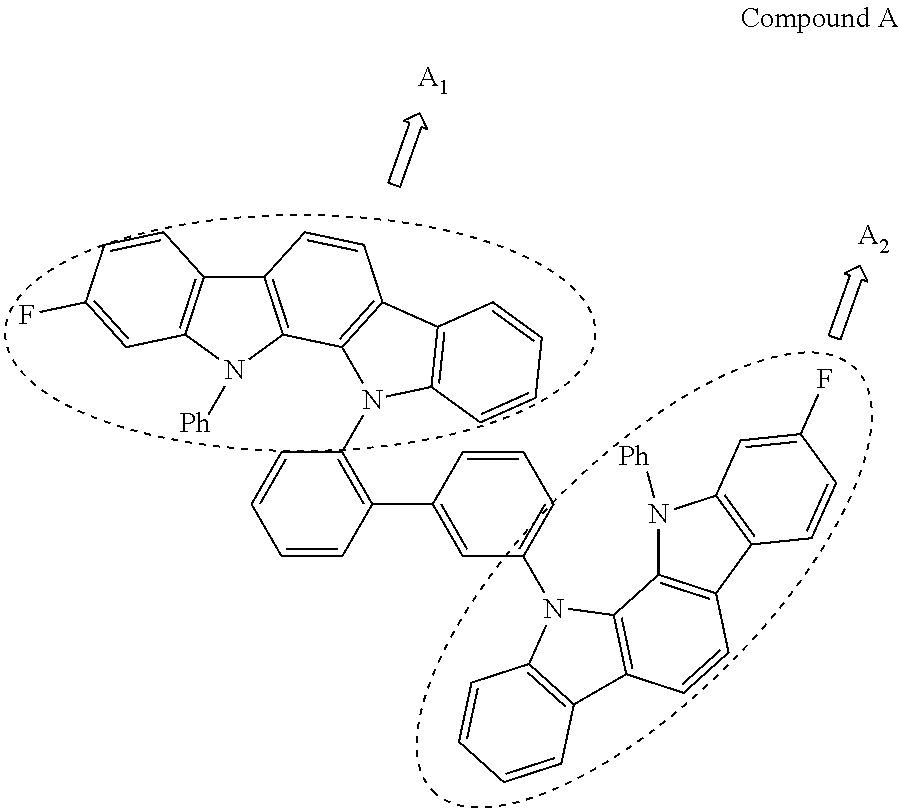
[A1].[A2].C1=CC(C2=CC(N3C4=C(C=CC5=C4N([Ph])C4=C5C=CC(F)=C4)C4=C3C=CC=C4)=CC=C2)=c(N2C3=C(C=CC4=C3N([Ph])C3=C4C=CC(F)=C3)C3=C2C=CC=C3)c=C1
